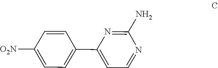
C1=CC(C2=CC=NC(N)=N2)=CC=C1[O2N]
